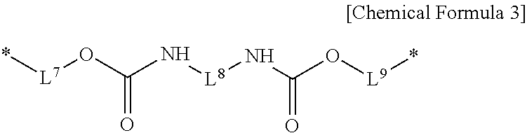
*[L7]OC(N[L8]NC(O[L9]*)=O)=O
